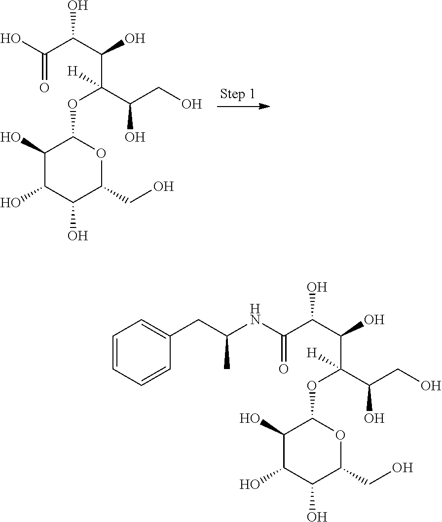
C(=O)(C(C(C(OC1C(O)C(O)C(O)C(CO)O1)(C(CO)O)[H])O)O)O.C(=O)(C(C(C(OC1C(O)C(O)C(O)C(CO)O1)(C(CO)O)[H])O)O)NC(CC1=CC=CC=C1)C
